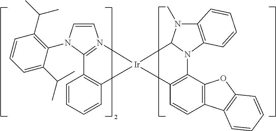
C1=CN2=C(N1C1=C(C(C)C)C=CC=C1C(C)C)C1=C(C=CC=C1)[Ir]21C2N(C3=C1C=CC1=C3OC3=C1C=CC=C3)C1=C(N2C)C=CC=C1
